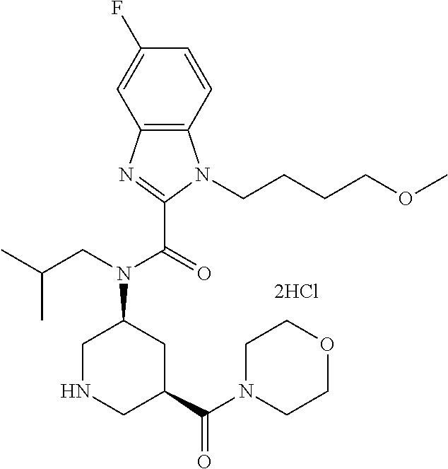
C12=C(C=CC(F)=C1)N(CCCCOC)C(C(=O)N(CC(C)C)C1CNCC(C(N3CCOCC3)=O)C1)=N2
